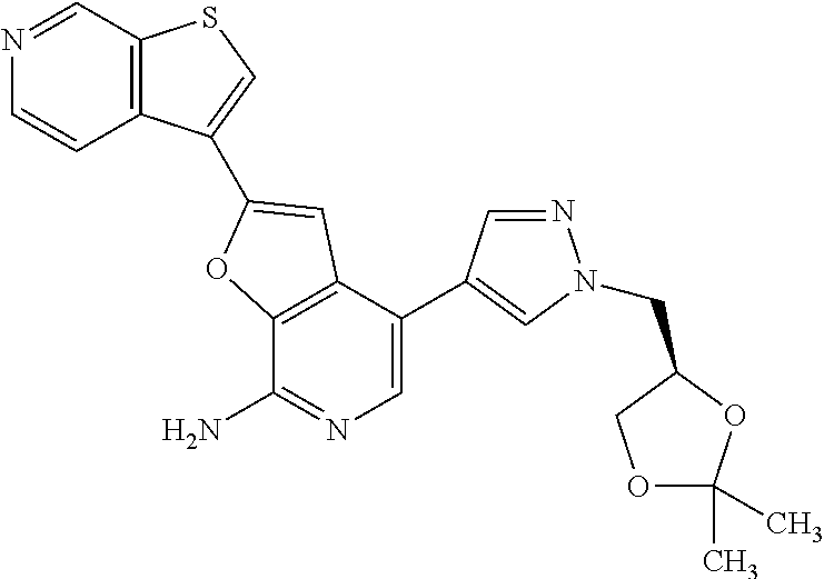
C12=C(C(C3=CN(CC4OC(C)(C)OC4)N=C3)=CN=C1N)C=C(C1=CSC3=C1C=CN=C3)O2
